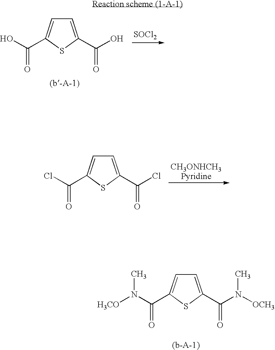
[CH3ONHCH3Pyridine].C1(C(Cl)=O)=CC=C(C(Cl)=O)S1.[SOCl2].C1(C(O)=O)=CC=C(C(O)=O)S1.C1(C(N(C)[H3CO])=O)=CC=C(C(N(C)[OCH3])=O)S1
